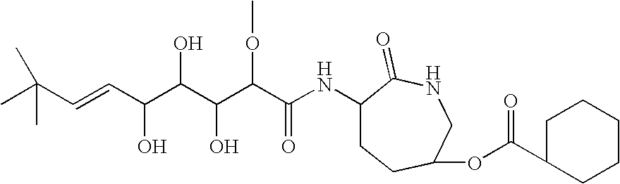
CC(C=CC(C(C(C(C(=O)NC1CCC(OC(C2CCCCC2)=O)CNC1=O)OC)O)O)O)(C)C
